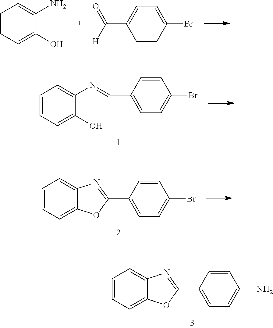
C1=CC=C(O)C(N)=C1.C(C1=CC=C(Br)C=C1)([H])=O.C(C1=CC=C(Br)C=C1)=NC1=CC=CC=C1O.C1(C2=CC=C(Br)C=C2)=NC2=CC=CC=C2O1.C1(C2=CC=C(N)C=C2)=NC2=CC=CC=C2O1
